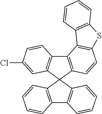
C12=C(C3(C4=C1C=CC(Cl)=C4)C1=C(C4=C3C=CC=C4)C=CC=C1)C=CC1=C2C2=C(S1)C=CC=C2
